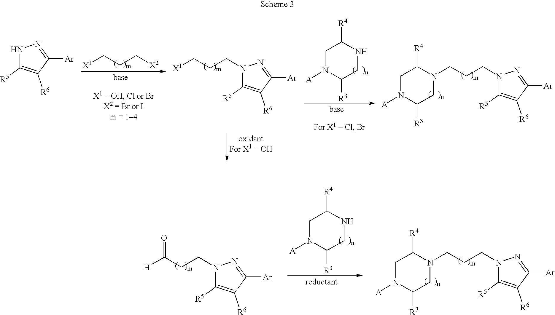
[X1]CCCN1C([R5])=C([R6])C([Ar])=N1.C1N([A])C([R3])CNC1[R4].[X1]CCC[X2].C1N([A])C([R3])CN(CCCN2C([R5])=C([R6])C([Ar])=N2)C1[R4].N1C([R5])=C([R6])C([Ar])=N1.[H]C(CCN1C([R5])=C([R6])C([Ar])=N1)=O.C1N([A])C([R3])CNC1[R4].C1N([A])C([R3])CN(CCCN2C([R5])=C([R6])C([Ar])=N2)C1[R4]
